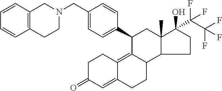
C1C(=O)C=C2C(=C3C(CC2)C2C(C)(CC3C3=CC=C(CN4CC5=C(CC4)C=CC=C5)C=C3)C(O)(C(C(F)(F)F)(F)F)CC2)C1
